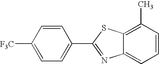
C1=CC([F3C])=CC=C1C1=NC2=CC=CC(C)=C2S1
